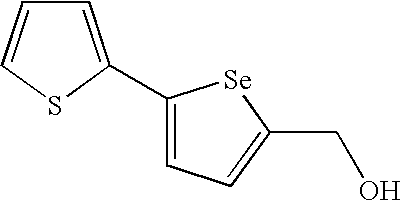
C1=C(C2=CC=C(CO)[Se]2)SC=C1
